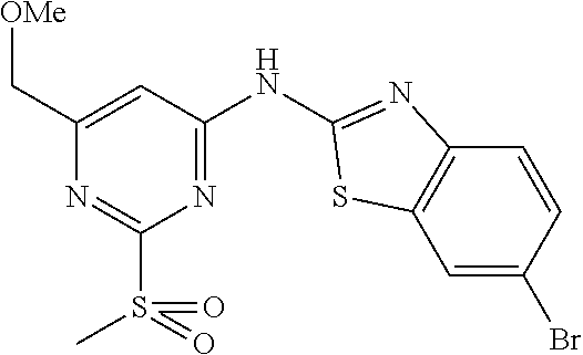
N1=C(S(=O)(C)=O)N=C(NC2=NC3=C(C=C(Br)C=C3)S2)C=C1C[OMe]
